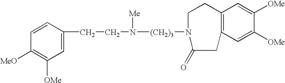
C1=C(CCN([(CH2)3]N2CCC3=C(C=C([OMe])C([OMe])=C3)CC2=O)[Me])C=CC([MeO])=C1[OMe]
